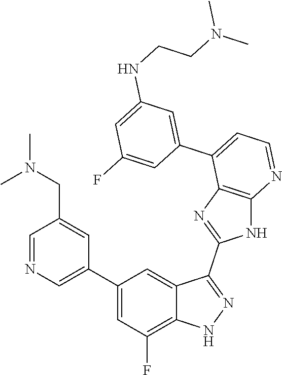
C1=NC=C(C2=CC(F)=C3C(=C2)C(C2=NC4=C(N2)N=CC=C4C2=CC(NCCN(C)C)=CC(F)=C2)=NN3)C=C1CN(C)C
